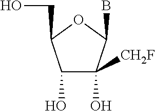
C1(O)C([CH2F])(O)C(B)OC1CO
